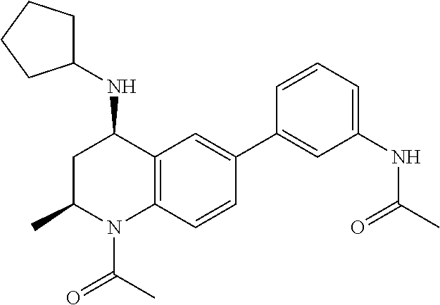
N(C1CC(C)N(C(C)=O)C2=C1C=C(C1=CC(NC(C)=O)=CC=C1)C=C2)C1CCCC1
